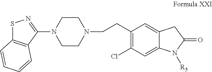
S1C2=C(C(N3CCN(CCC4=C(Cl)C=C5C(=C4)CC(=O)N5[R5])CC3)=N1)C=CC=C2
